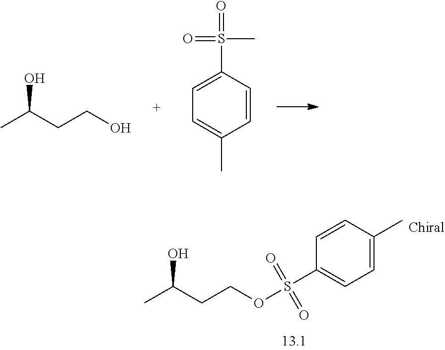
CC(CCOS(C1=CC=C(C)C=C1)(=O)=O)O.CC(CCO)O.C1=CC(S(=O)(C)=O)=CC=C1C
